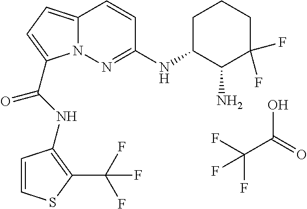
OC(=O)C(F)(F)F.C12=CC=C(C(NC3=C(C(F)(F)F)SC=C3)=O)N1N=C(NC1C(N)C(F)(F)CCC1)C=C2
